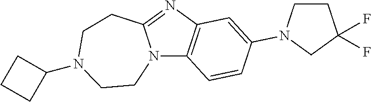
C12=C(C=CC(N3CCC(F)(F)C3)=C1)N1C(=N2)CCN(C2CCC2)CC1
